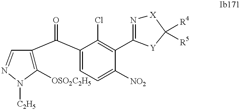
C1([OSO2C2H5])=C(C(C2=CC=C([NO2])C(C3=N[X]C([R4])([R5])[Y]3)=C2Cl)=O)C=NN1[C2H5]
